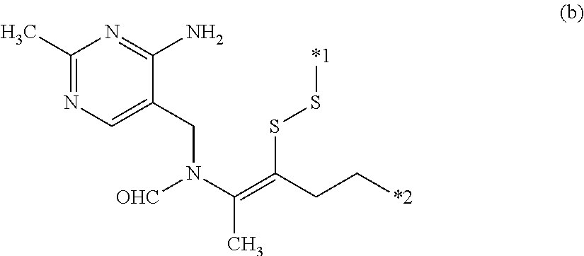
C1(C)=NC=C(CN(C(=C(CC[*2])SS[*1])C)[OHC])C(N)=N1
